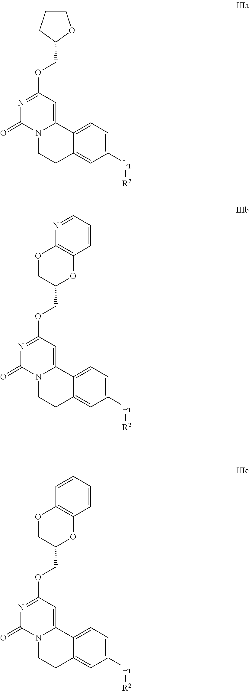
C1CCC(COC2=NC(=O)N3C(=C2)C2=CC=C([L1][R2])C=C2CC3)O1.C1(COC2=NC(=O)N3C(=C2)C2=CC=C([L1][R2])C=C2CC3)OC2=C(OC1)N=CC=C2.C1(COC2=NC(=O)N3C(=C2)C2=CC=C([L1][R2])C=C2CC3)OC2=C(OC1)C=CC=C2
